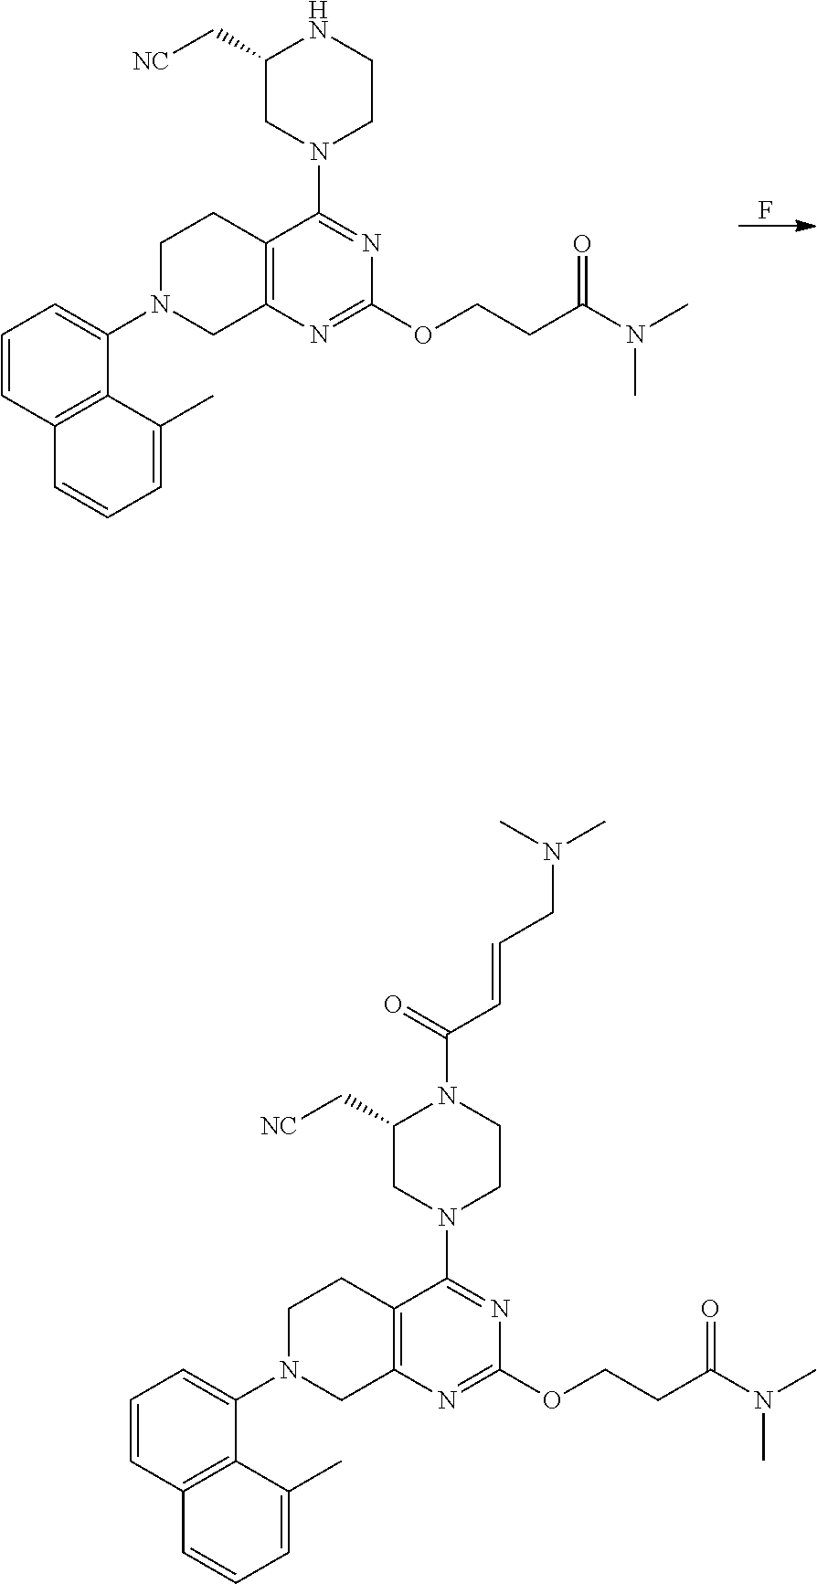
F.N1(C2=CC=CC3=C2C(C)=CC=C3)CC2=C(CC1)C(N1CCNC(C[NC])C1)=NC(OCCC(N(C)C)=O)=N2.N1(C2=CC=CC3=C2C(C)=CC=C3)CC2=C(CC1)C(N1CCN(C(C=CCN(C)C)=O)C(C[NC])C1)=NC(OCCC(N(C)C)=O)=N2
